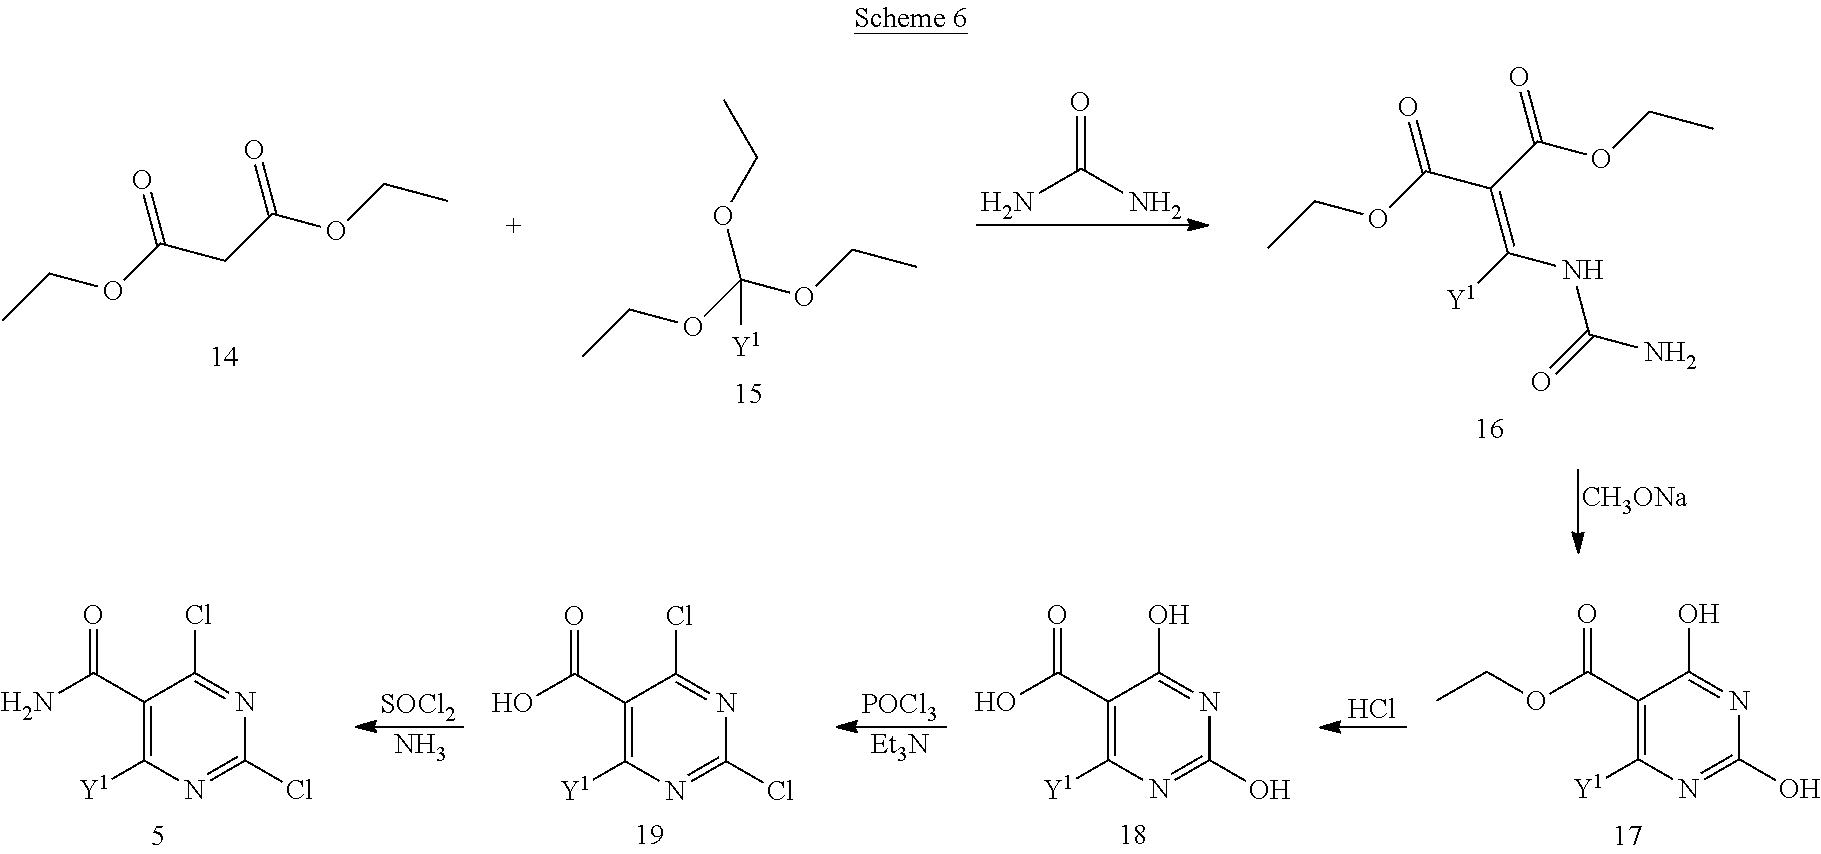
CCOC(CC(OCC)=O)=O.CCOC(OCC)(OCC)[Y1].O=C(N)N.CCOC(C(C(OCC)=O)=C([Y1])NC(=O)N)=O.[CH3ONa].Cl.[POCl3].[Et3N].[SOCl2].N.C1(C(OCC)=O)=C([Y1])N=C(O)N=C1O.C1(C(O)=O)=C([Y1])N=C(O)N=C1O.C1(C(O)=O)=C([Y1])N=C(Cl)N=C1Cl.C1(C(N)=O)=C([Y1])N=C(Cl)N=C1Cl
